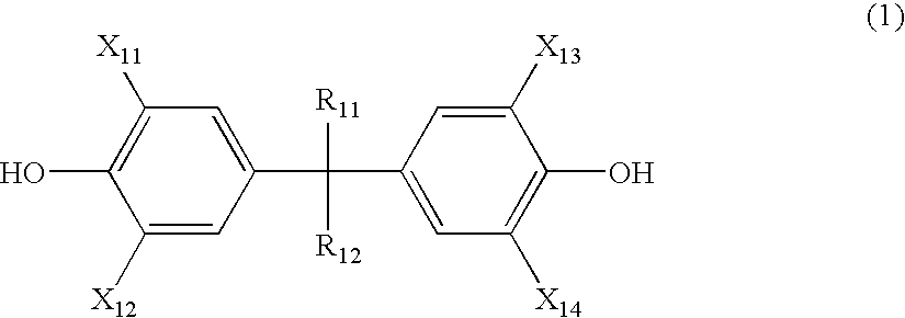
C1([X11])=C(O)C([X12])=CC(C([R11])([R12])C2=CC([X14])=C(O)C([X13])=C2)=C1
